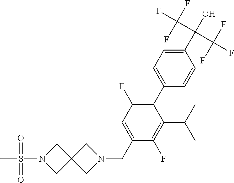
CS(N1CC2(C1)CN(CC1=CC(F)=C(C3=CC=C(C(O)(C(F)(F)F)C(F)(F)F)C=C3)C(C(C)C)=C1F)C2)(=O)=O
